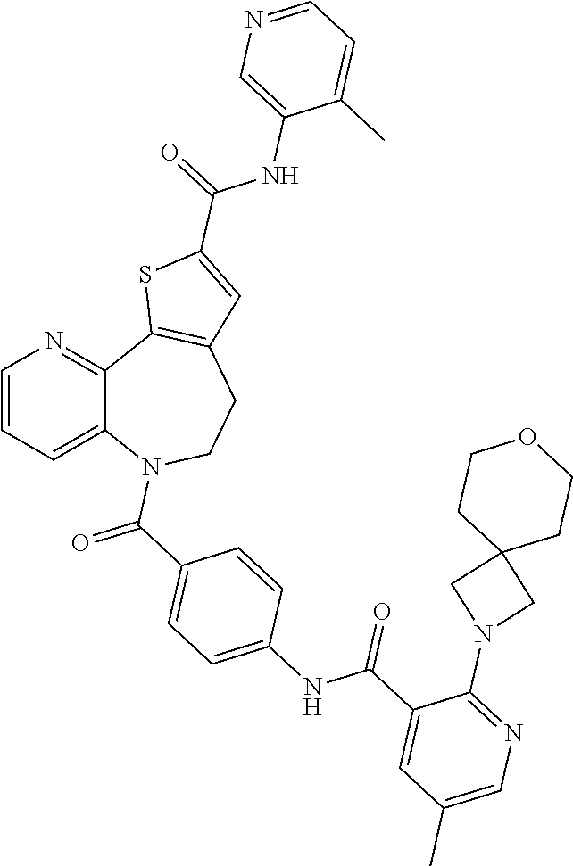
C1=CC=C2C(=N1)C1=C(CCN2C(C2=CC=C(NC(C3=CC(C)=CN=C3N3CC4(C3)CCOCC4)=O)C=C2)=O)C=C(C(NC2=CN=CC=C2C)=O)S1
